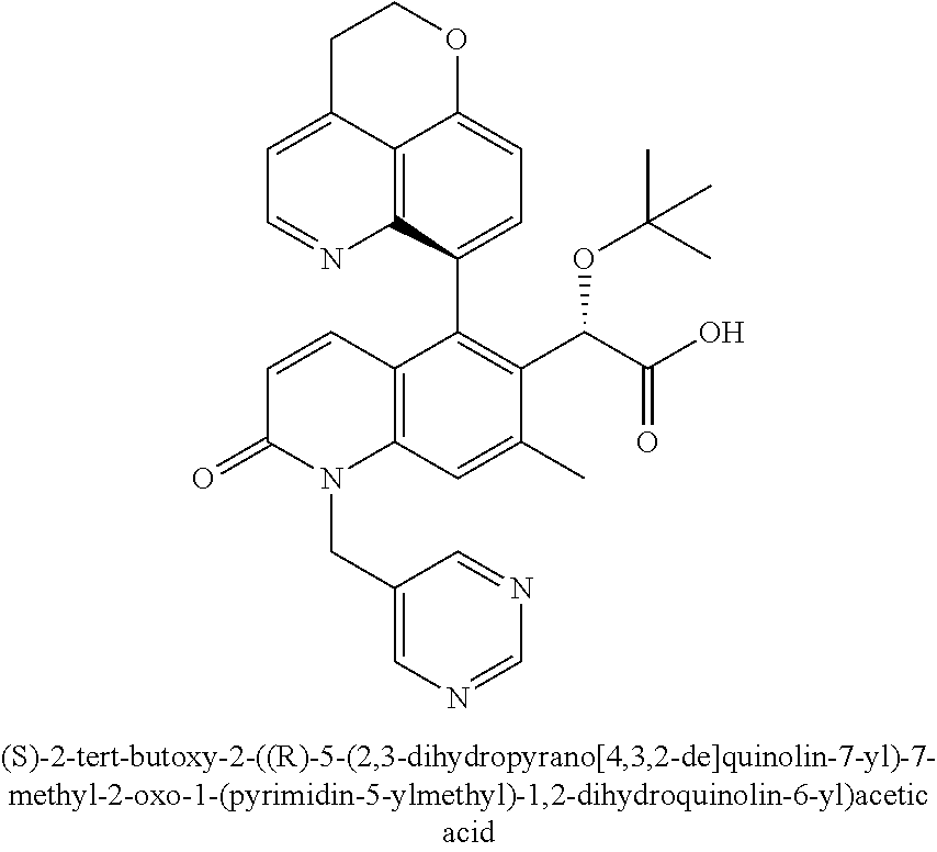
C1C2=CC=NC3=C2C(=CC=C3C2=C(C(C(O)=O)OC(C)(C)C)C(C)=CC3=C2C=CC(=O)N3CC2=CN=CN=C2)OC1
